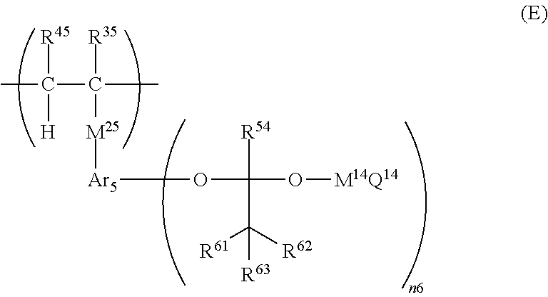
CC([H])([R45])C([R35])([M25][Ar5]OC([R54])(O[M14Q14])C([R62])([R61])[R63])C
